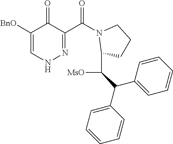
N1C=C([BnO])C(=O)C(C(N2C(C([MsO])C(C3=CC=CC=C3)C3=CC=CC=C3)CCC2)=O)=N1
